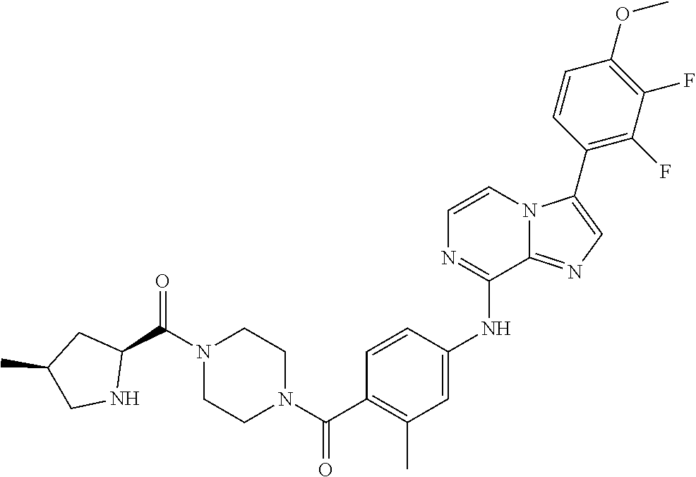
N1(C(C2CC(C)CN2)=O)CCN(C(C2=C(C)C=C(NC3=NC=CN4C3=NC=C4C3=C(F)C(F)=C(OC)C=C3)C=C2)=O)CC1
